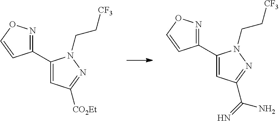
C1(C2=CC([CO2Et])=NN2CC[CF3])=NOC=C1.C1(C2=CC(C(=N)N)=NN2CC[CF3])=NOC=C1
